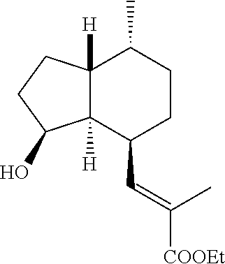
C12([H])C([H])(C(C=C([COOEt])C)CCC1C)C(O)CC2
